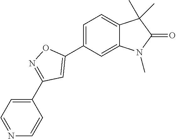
C1=C(C2=CC(C3=CC=NC=C3)=NO2)C=C2C(=C1)C(C)(C)C(=O)N2C
